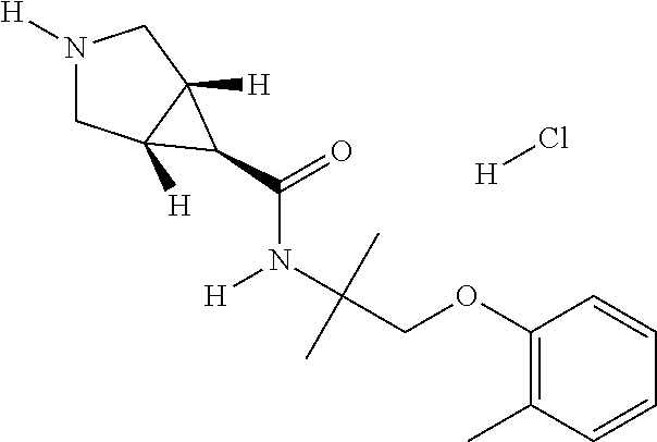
N1([H])CC2([H])C([H])(C1)C2C(=O)N(C(COC1=C(C)C=CC=C1)(C)C)[H].[H]Cl
